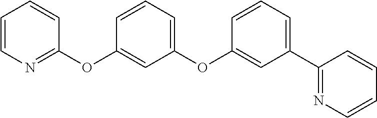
C1=CN=C(OC2=CC(OC3=CC(C4=NC=CC=C4)=CC=C3)=CC=C2)C=C1
